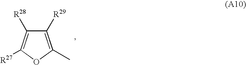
C1([R29])=C(C)OC([R27])=C1[R28]
